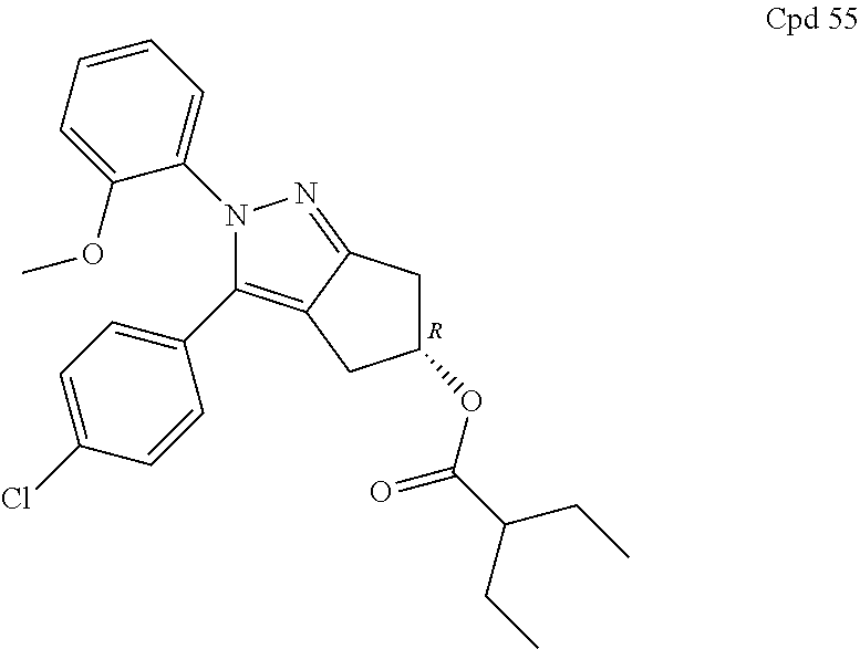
N1(C2=CC=CC=C2OC)C(C2=CC=C(Cl)C=C2)=C2C(=N1)CC(OC(C(CC)CC)=O)C2.[R]
